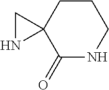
C1CC2(C(=O)NC1)CN2
